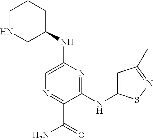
N(C1=CN=C(C(N)=O)C(NC2=CC(C)=NS2)=N1)C1CCCNC1
